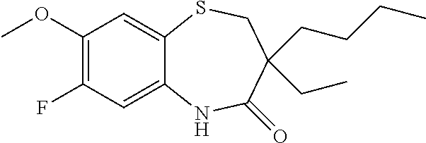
C1C(CCCC)(CC)C(=O)NC2=CC(F)=C(OC)C=C2S1
